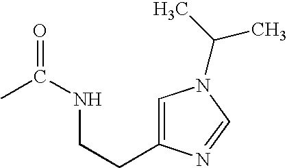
CC(NCCC1=CN(C(C)C)C=N1)=O
